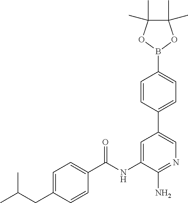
C1=C(CC(C)C)C=CC(C(NC2=CC(C3=CC=C(B4OC(C)(C)C(C)(C)O4)C=C3)=CN=C2N)=O)=C1
